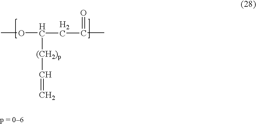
COC(CC(=O)C)[(CH2)p]C=C
